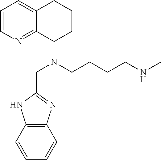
C1=CN=C2C(=C1)CCCC2N(CC1=NC2=C(N1)C=CC=C2)CCCCNC
